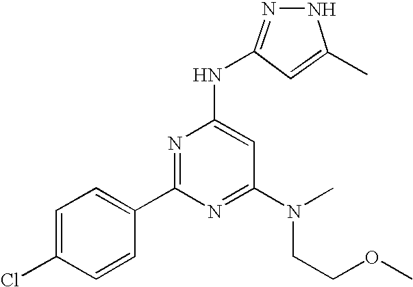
C1=C(Cl)C=CC(C2=NC(NC3=NNC(C)=C3)=CC(N(C)CCOC)=N2)=C1
